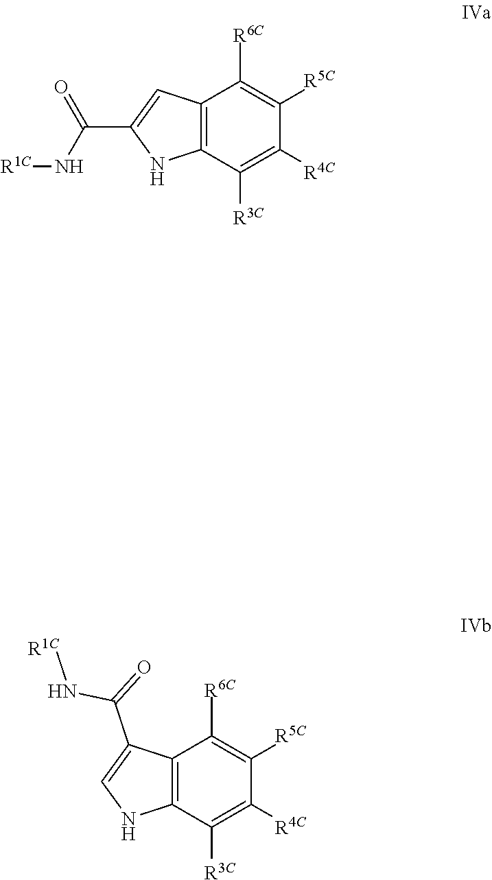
C12=C(C([R3C])=C([R4C])C([R5C])=C1[R6C])NC(C(N[R1C])=O)=C2.C12=C(C([R3C])=C([R4C])C([R5C])=C1[R6C])NC=C2C(=O)N[R1C]
